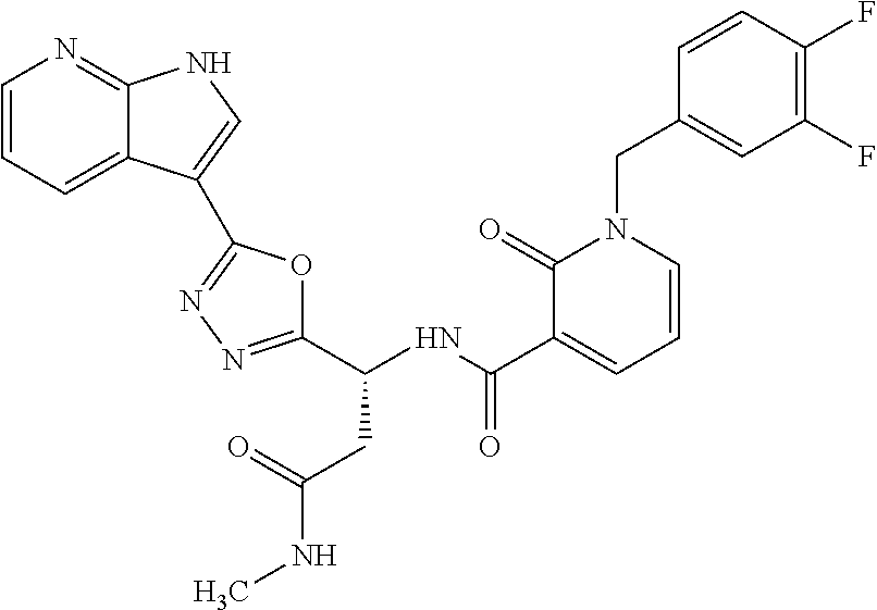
C1=CC=C2C(=N1)NC=C2C1=NN=C(C(NC(C2=CC=CN(CC3=CC(F)=C(F)C=C3)C2=O)=O)CC(NC)=O)O1
